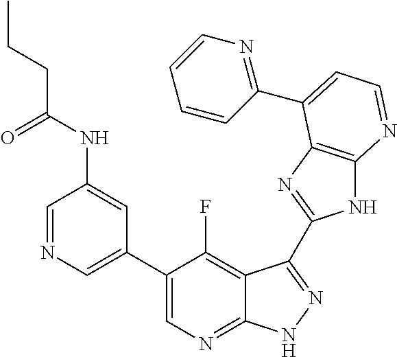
C1=NC=C(C2=CN=C3C(=C2F)C(C2=NC4=C(N2)N=CC=C4C2=NC=CC=C2)=NN3)C=C1NC(CCC)=O
